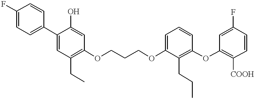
C1(F)=CC=C(C2=CC(CC)=C(OCCCOC3=CC=CC(OC4=C([COOH])C=CC(F)=C4)=C3CCC)C=C2O)C=C1
